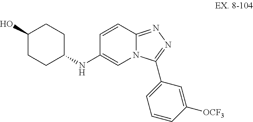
C1(O)CCC(NC2=CN3C(=NN=C3C3=CC=CC([OCF3])=C3)C=C2)CC1
